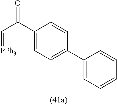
O=C(C1=CC=C(C2=CC=CC=C2)C=C1)C=[PPh3]
